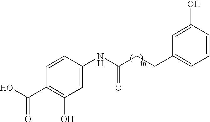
C1=CC(C(O)=O)=C(O)C=C1NC(CCC1=CC=CC(O)=C1)=O
